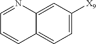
C1=C([X9])C=C2C(=C1)C=CC=N2
